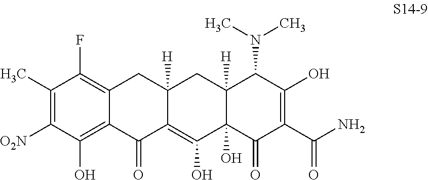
C1(C)=C([O2N])C(O)=C2C(=C1F)CC1([H])C(=C(O)C3(O)C([H])(C1)C(N(C)C)C(O)=C(C(N)=O)C3=O)C2=O
